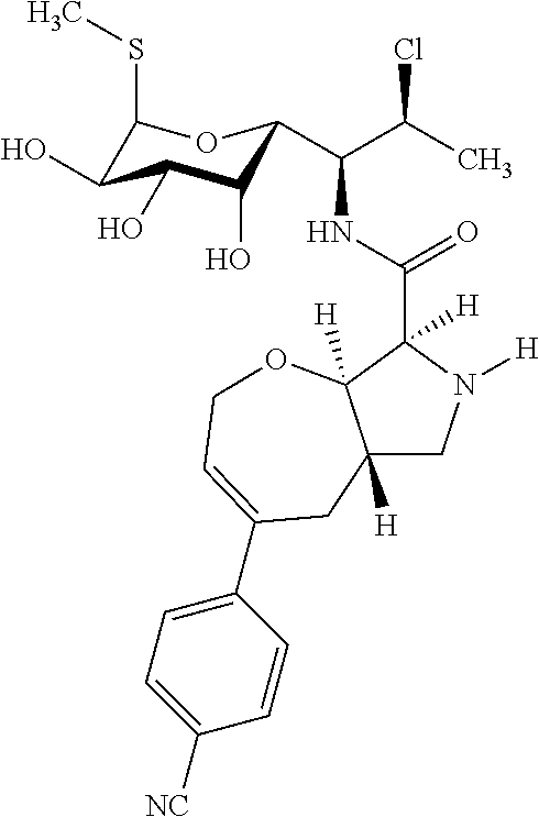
C12([H])CN([H])C(C(NC(C(C)Cl)C3C(O)C(O)C(O)C(SC)O3)=O)([H])C1([H])OCC=C(C1=CC=C([NC])C=C1)C2
